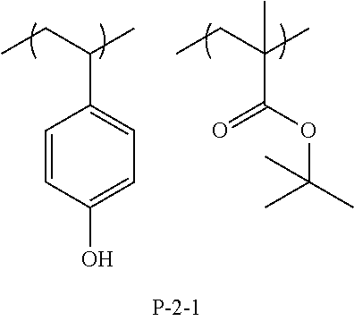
C1=CC(O)=CC=C1C(CC)C.O=C(OC(C)(C)C)C(CC)(C)C
